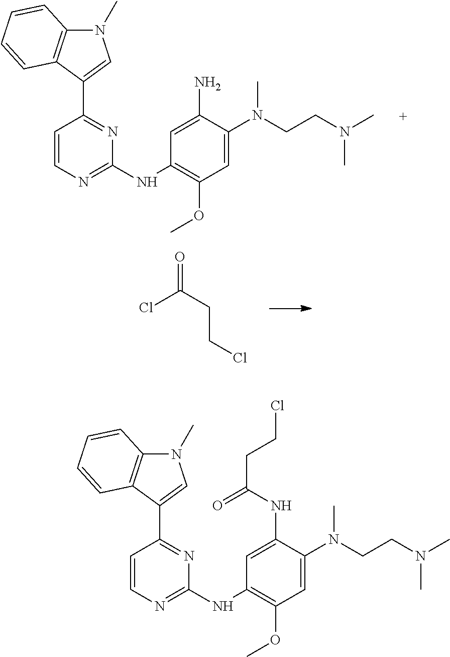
ClC(CCCl)=O.N1(C)C2=C(C(C3=NC(NC4=C(OC)C=C(N(CCN(C)C)C)C(N)=C4)=NC=C3)=C1)C=CC=C2.N1(C)C2=C(C(C3=NC(NC4=C(OC)C=C(N(CCN(C)C)C)C(NC(=O)CCCl)=C4)=NC=C3)=C1)C=CC=C2
